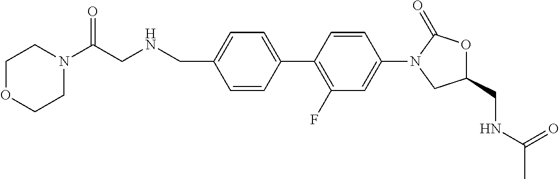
C1=CC(C2=C(F)C=C(N3CC(CNC(C)=O)OC3=O)C=C2)=CC=C1CNCC(N1CCOCC1)=O
